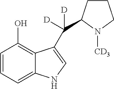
C1=CC=C2C(=C1O)C(C([D])([D])C1CCCN1[CD3])=CN2
